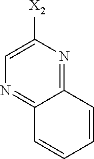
C1([X2])=CN=C2C(=N1)C=CC=C2
